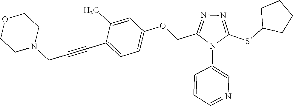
C1=C(C)C(C#CCN2CCOCC2)=CC=C1OCC1=NN=C(SC2CCCC2)N1C1=CN=CC=C1
